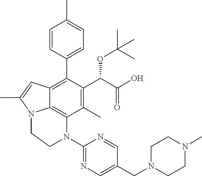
C1(C)=C(C(C(O)=O)OC(C)(C)C)C(C2=CC=C(C)C=C2)=C2C3=C1N(C1=NC=C(CN4CCN(C)CC4)C=N1)CCN3C(C)=C2
